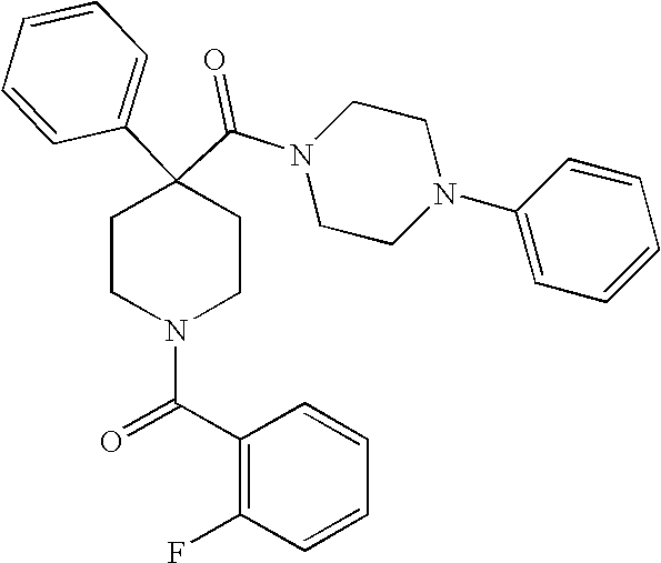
N1(C(C2(C3=CC=CC=C3)CCN(C(C3=C(F)C=CC=C3)=O)CC2)=O)CCN(C2=CC=CC=C2)CC1
